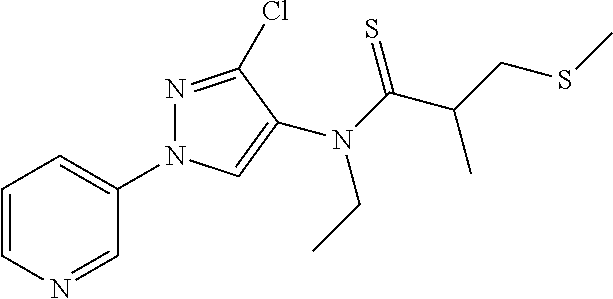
C1=CN=CC(N2N=C(Cl)C(N(CC)C(=S)C(CSC)C)=C2)=C1
